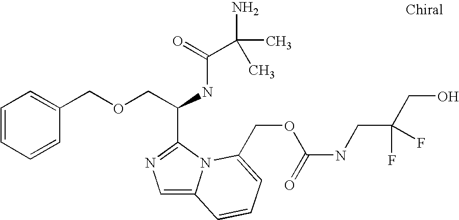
C1=CC=CC(COCC(NC(C(C)(N)C)=O)C2=NC=C3N2C(COC(NCC(F)(F)CO)=O)=CC=C3)=C1
